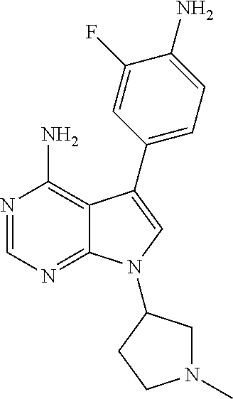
N1=CN=C2C(=C1N)C(C1=CC=C(N)C(F)=C1)=CN2C1CN(C)CC1
